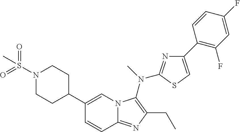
C1(C2CCN(S(=O)(=O)C)CC2)=CN2C(=NC(CC)=C2N(C)C2=NC(C3=C(F)C=C(F)C=C3)=CS2)C=C1
